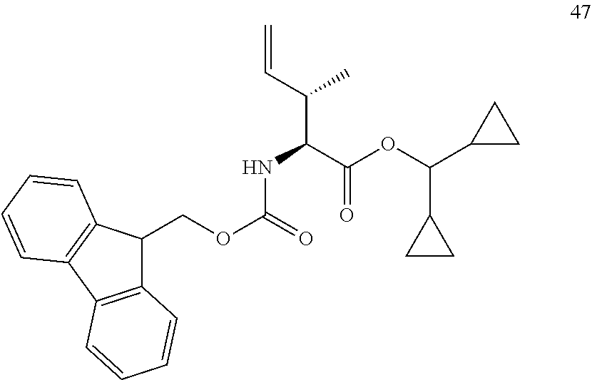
C(OC(NC(C(=O)OC(C1CC1)C1CC1)C(C=C)C)=O)C1C2=C(C3=C1C=CC=C3)C=CC=C2
